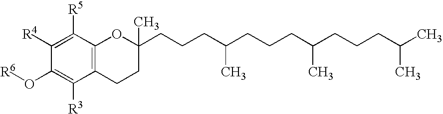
C12=C(C([R5])=C([R4])C(O[R6])=C1[R3])OC(CCCC(CCCC(CCCC(C)C)C)C)(C)CC2
